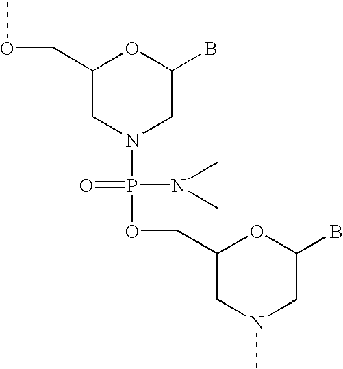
C1(COC)CN(P(=O)(N(C)C)OCC2CN(C)CC(B)O2)CC(B)O1
